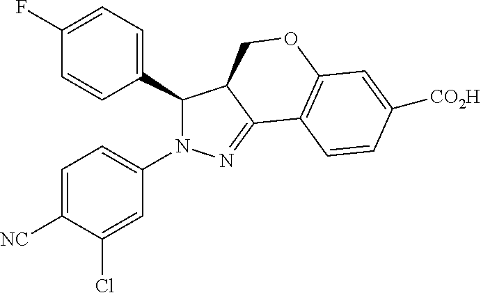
N1(C2=CC=C([NC])C(Cl)=C2)N=C2C(COC3=C2C=CC([CO2H])=C3)C1C1=CC=C(F)C=C1
